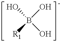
B(O)(O)(O)[R1]
